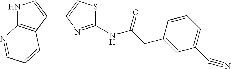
N1C2=C(C(C3=CSC(NC(CC4=CC(C#N)=CC=C4)=O)=N3)=C1)C=CC=N2
